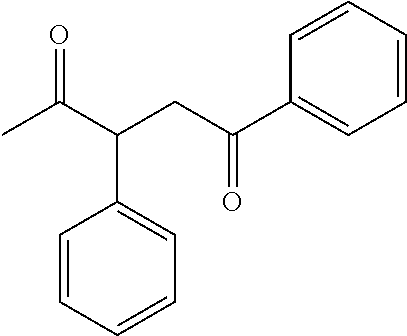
C1=CC=CC=C1C(C(C)=O)CC(C1=CC=CC=C1)=O
